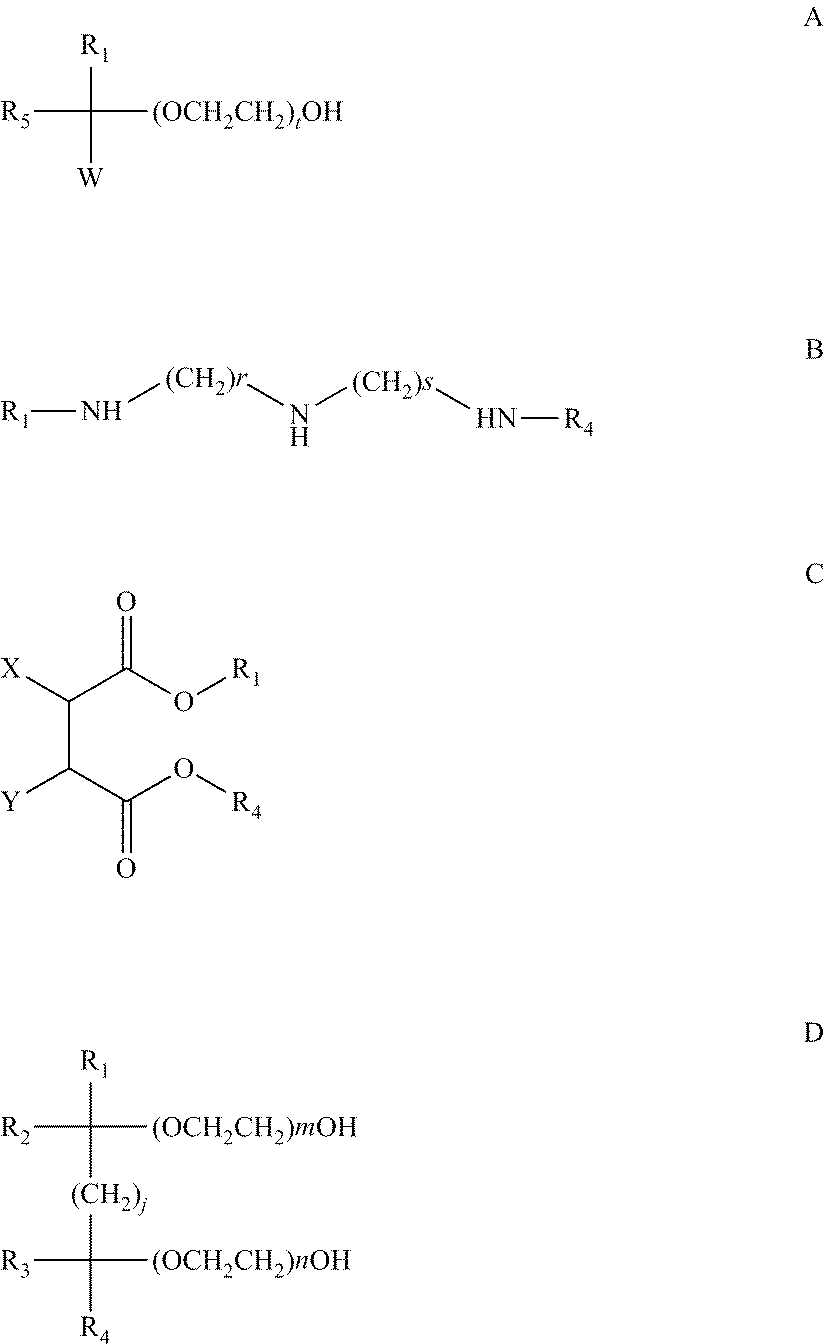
[R1]C([W])([(OCH2CH2)tOH])[R5].[R1]N[(CH2)r]N[(CH2)s]N[R4].C(C(C(O[R4])=O)[Y])(C(O[R1])=O)[X].[R1]C([(CH2)j]C([R4])([(OCH2CH2)nOH])[R3])([(OCH2CH2)mOH])[R2]
